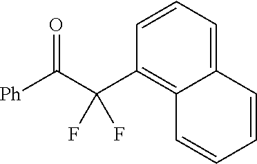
C1=CC(C(C([Ph])=O)(F)F)=C2C(=C1)C=CC=C2
